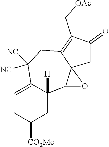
C1([CO2Me])CC2([H])C(=CC1)C([NC])([NC])CC1=C(C[OAc])C(=O)CC13C2O3
